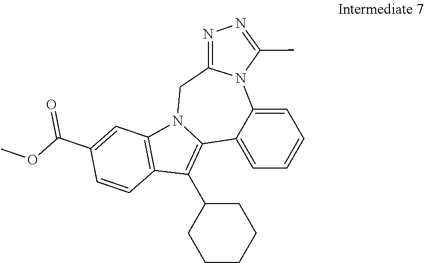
C1=C2C(=CC=C1)C1=C(C3CCCCC3)C3=C(N1CC1=NN=C(C)N21)C=C(C(OC)=O)C=C3
